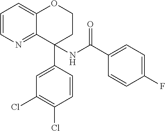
C1=CN=C2C(=C1)OCCC2(NC(C1=CC=C(F)C=C1)=O)C1=CC(Cl)=C(Cl)C=C1
